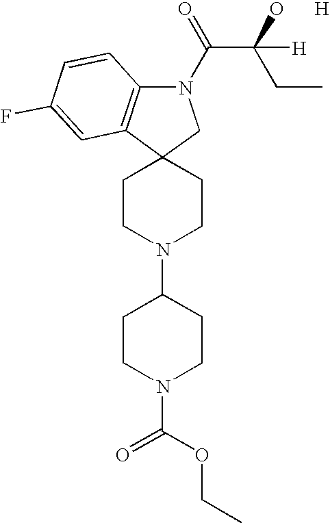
C1CN(C2CCN(C(OCC)=O)CC2)CCC12CN(C(=O)C(O)([H])CC)C1=C2C=C(F)C=C1.[H]
